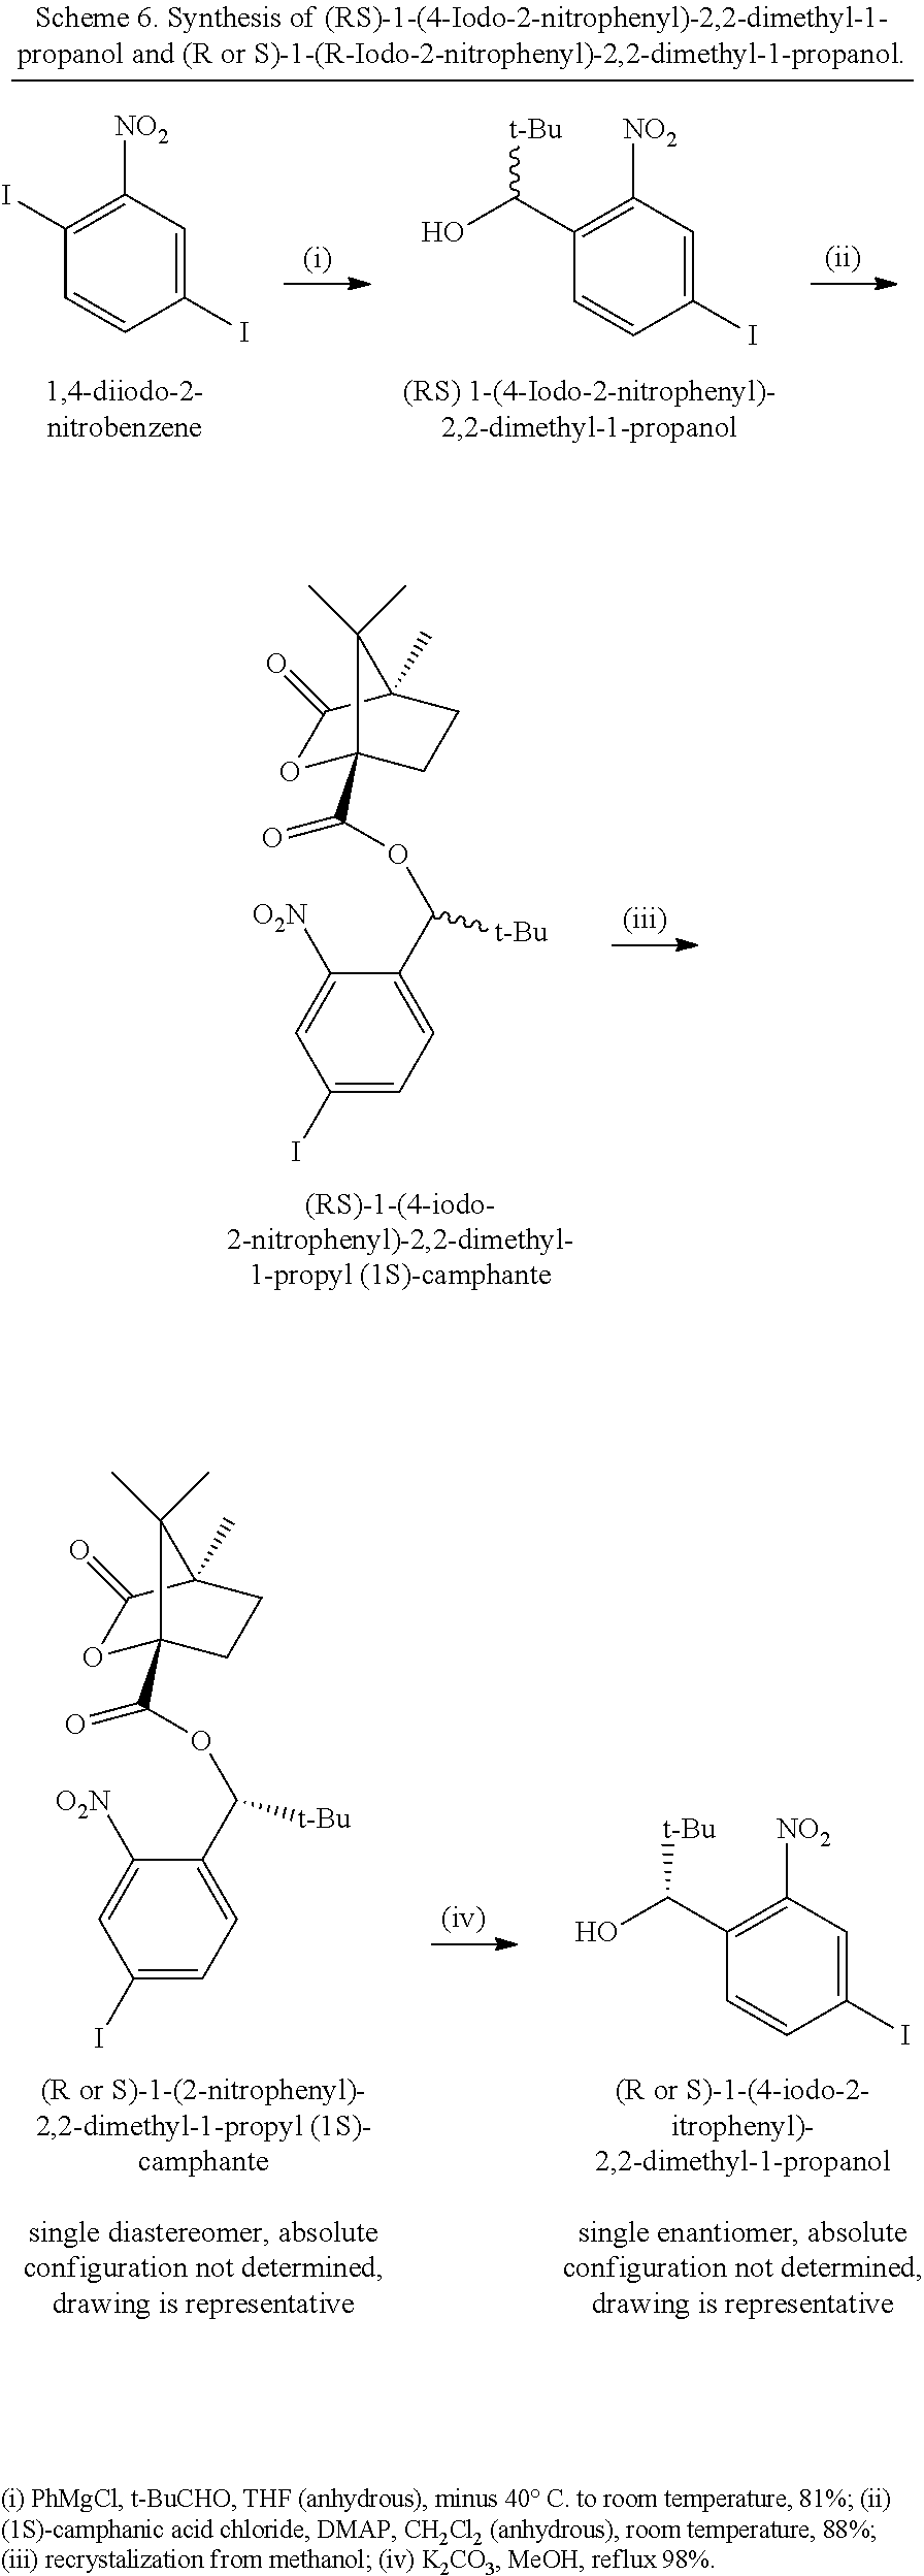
O1C(=O)C2(C)CCC1(C(=O)OC(C1=CC=C(I)C=C1[O2N])[t-Bu])C2(C)C.C1(C(O)[t-Bu])=C([NO2])C=C(I)C=C1.C1(I)=C([NO2])C=C(I)C=C1.O1C(=O)C2(C)CCC1(C(=O)OC(C1=CC=C(I)C=C1[O2N])[t-Bu])C2(C)C.C1(C(O)[t-Bu])=C([NO2])C=C(I)C=C1
